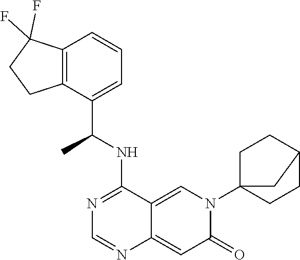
C12=CN(C34CCC(CC3)C4)C(=O)C=C1N=CN=C2NC(C1=CC=CC2=C1CCC2(F)F)C
